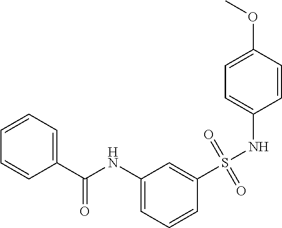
C1(NC(C2=CC=CC=C2)=O)=CC=CC(S(NC2=CC=C(OC)C=C2)(=O)=O)=C1
